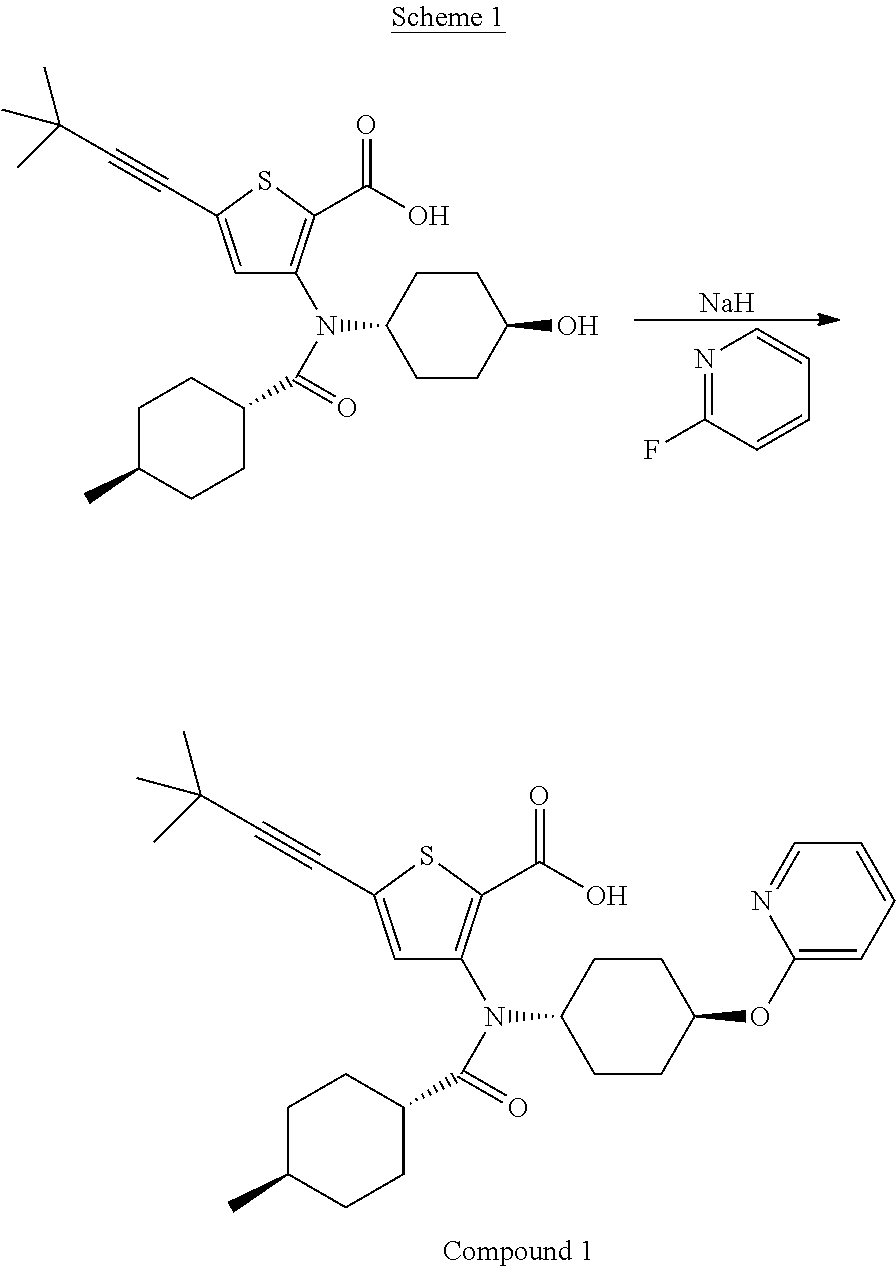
[Na].N1=C(F)C=CC=C1.C1=C(C#CC(C)(C)C)SC(C(O)=O)=C1N(C(=O)C1CCC(C)CC1)C1CCC(O)CC1.C1=C(C#CC(C)(C)C)SC(C(O)=O)=C1N(C(=O)C1CCC(C)CC1)C1CCC(OC2=CC=CC=N2)CC1
